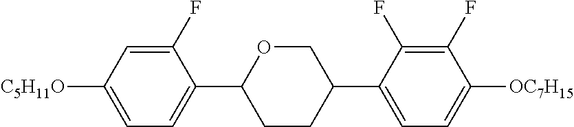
C1(F)=CC([C5H11O])=CC=C1C1CCC(C2=CC=C([OC7H15])C(F)=C2F)CO1
